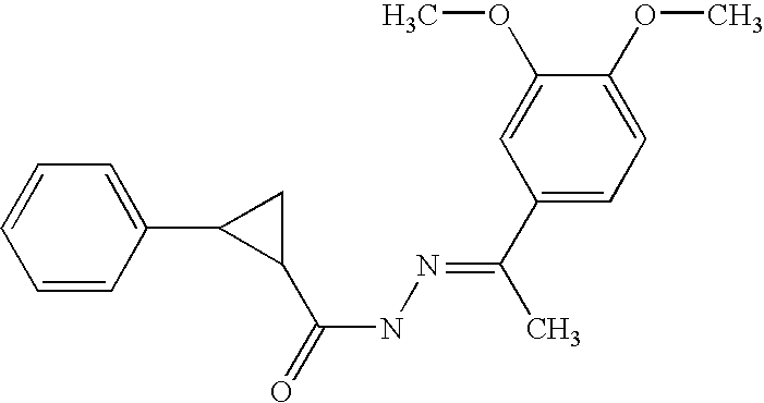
C1=CC(C2C(C(NN=C(C)C3=CC=C(OC)C(OC)=C3)=O)C2)=CC=C1
